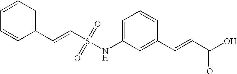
C1=C(NS(C=CC2=CC=CC=C2)(=O)=O)C=C(C=CC(=O)O)C=C1
